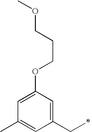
C1=C(OCCCOC)C=C(CC)C=C1C
